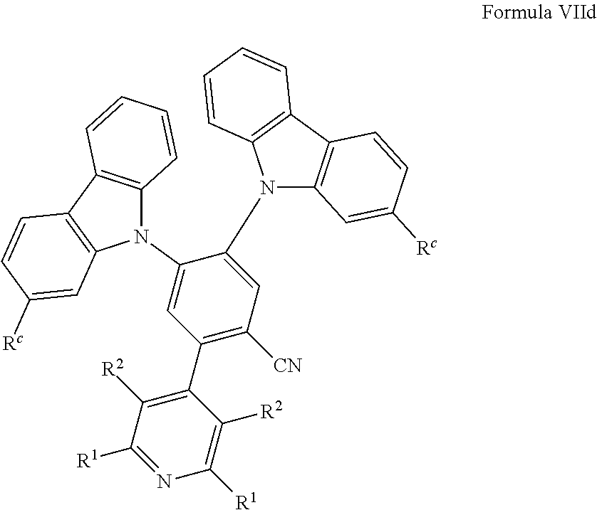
N1(C2=CC(C3=C([R2])C([R1])=NC([R1])=C3[R2])=C([CN])C=C2N2C3=C(C4=C2C=CC=C4)C=CC([Rc])=C3)C2=C(C3=C1C=C([Rc])C=C3)C=CC=C2
